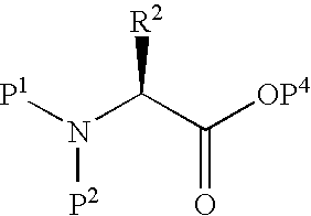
N(C(C([OP4])=O)[R2])([P1])[P2]
